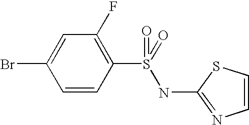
C1=CC(S(=O)(NC2=NC=CS2)=O)=C(F)C=C1Br
